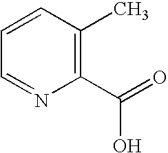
C1(C(=O)O)=C(C)C=CC=N1
